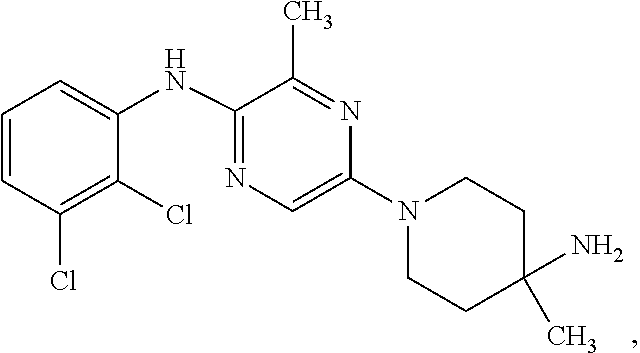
C1=C(N2CCC(N)(C)CC2)N=C(C)C(NC2=CC=CC(Cl)=C2Cl)=N1
